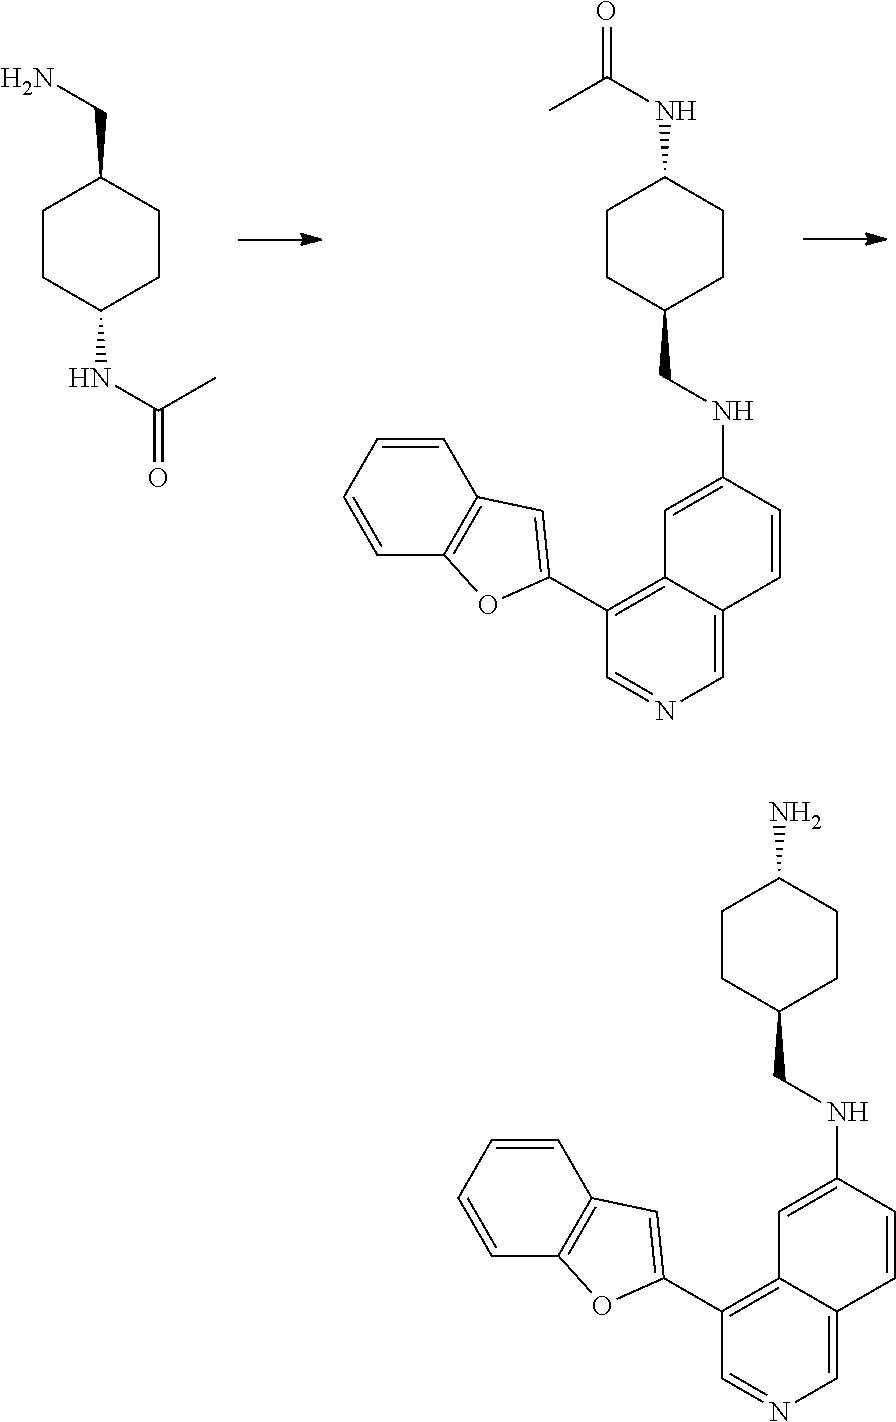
C1=C(NCC2CCC(N)CC2)C=CC2=CN=CC(C3=CC4=C(C=CC=C4)O3)=C12.C1CC(NC(C)=O)CCC1CN.C1=C(NCC2CCC(NC(C)=O)CC2)C=CC2=CN=CC(C3=CC4=C(C=CC=C4)O3)=C12
